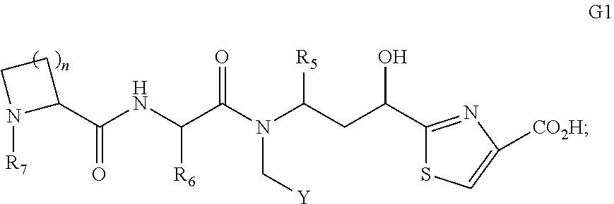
O=C(N(C(CC(C1=NC([CO2H])=CS1)O)[R5])C[Y])C(NC(C1CCN1[R7])=O)[R6]
